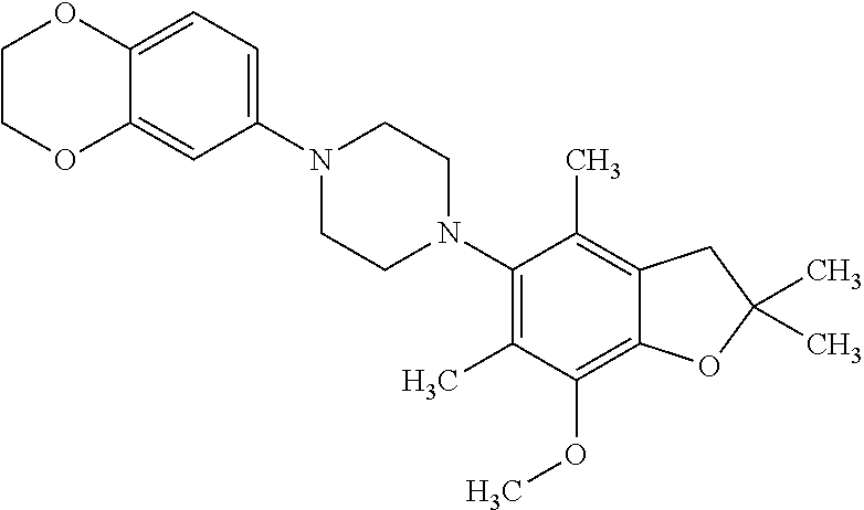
C1(N2CCN(C3=C(C)C(OC)=C4C(=C3C)CC(C)(C)O4)CC2)=CC=C2C(=C1)OCCO2
